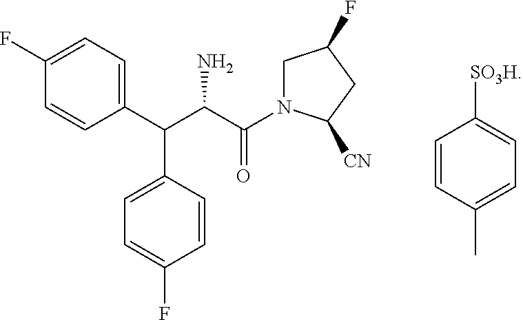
C1(F)=CC=C(C(C(C(=O)N2CC(F)CC2[CN])N)C2=CC=C(F)C=C2)C=C1.C1=CC(C)=CC=C1[SO3H]
